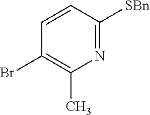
C1=CC(Br)=C(C)N=C1[SBn]
